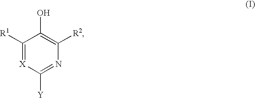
C1([R1])=[X]C([Y])=NC([R2])=C1O
